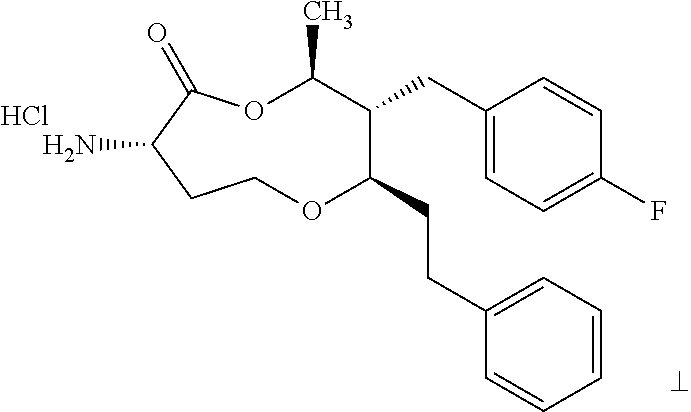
NC1C(=O)OC(C)C(CC2=CC=C(F)C=C2)C(CCC2=CC=CC=C2)OCC1.Cl
